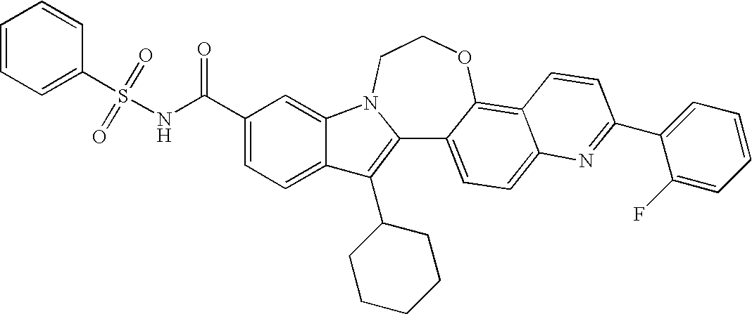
C12=C(C3CCCCC3)C3=CC=C(C(NS(C4=CC=CC=C4)(=O)=O)=O)C=C3N1CCOC1=C3C(=CC=C21)N=C(C1=CC=CC=C1F)C=C3
